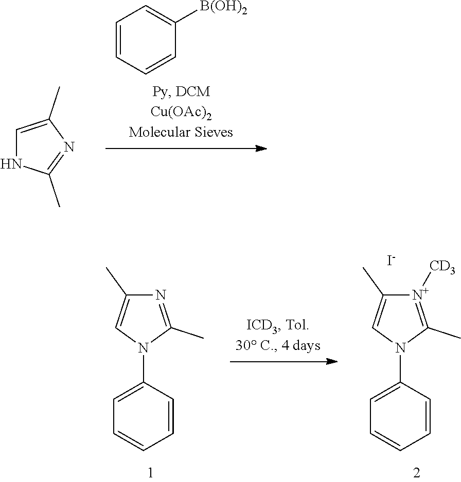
C1=C(C)N=C(C)N1.C1=CC=CC([B(OH)2])=C1.C1(N2C(C)=NC(C)=C2)=CC=CC=C1.C1(N2C(C)=[N+]([CD3])C(C)=C2)=CC=CC=C1.[I-]
